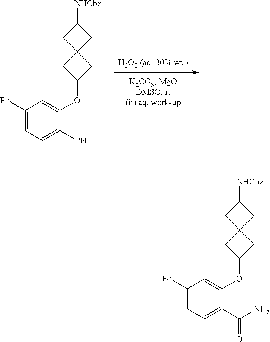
C1C2(CC1[NHCbz])CC(OC1=CC(Br)=CC=C1[CN])C2.C1C2(CC1[NHCbz])CC(OC1=CC(Br)=CC=C1C(N)=O)C2
